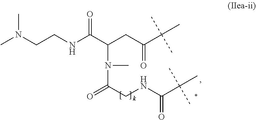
O=C(C(CC(C(C)(C)C)=O)N(C(CNC(C(C)(C)C)=O)=O)C)NCCN(C)C
